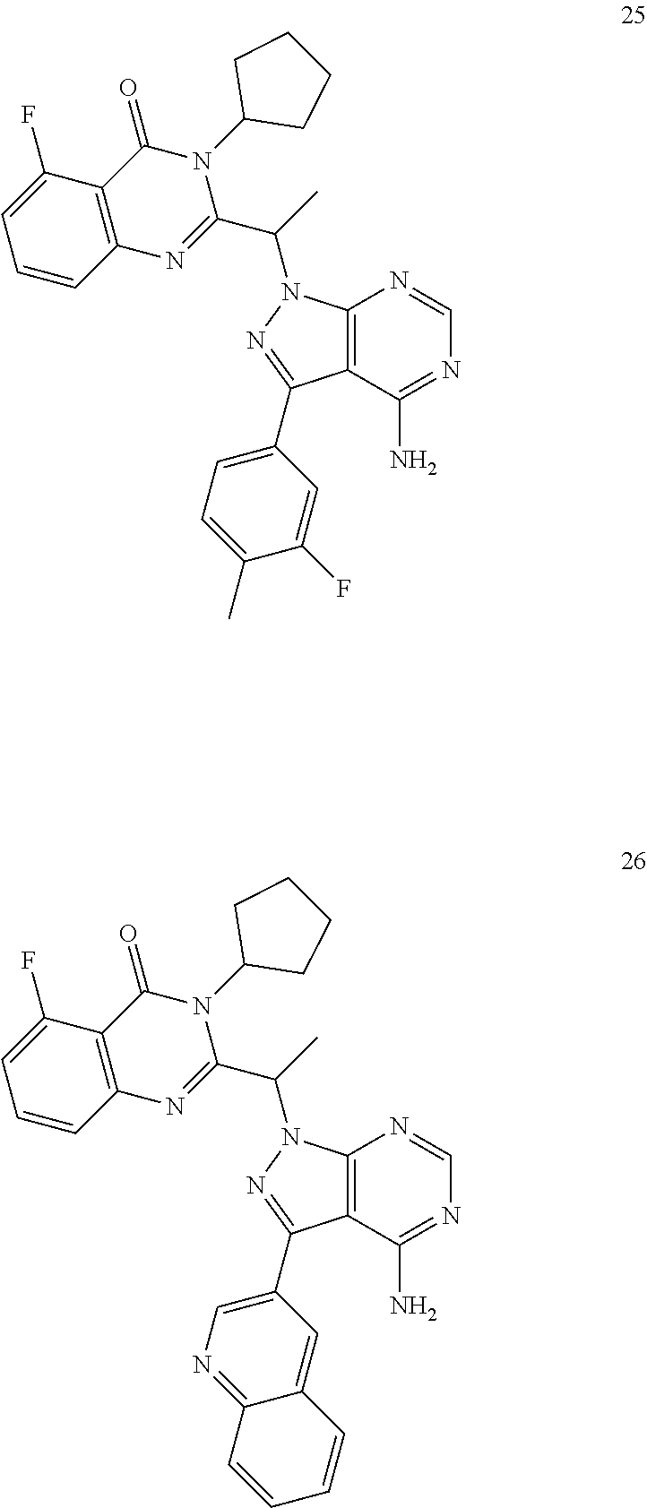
C12=C(C(N)=NC=N1)C(C1=CN=C3C(=C1)C=CC=C3)=NN2C(C)C1=NC2=C(C(=O)N1C1CCCC1)C(F)=CC=C2.C12=C(C(N)=NC=N1)C(C1=CC=C(C)C(F)=C1)=NN2C(C)C1=NC2=C(C(=O)N1C1CCCC1)C(F)=CC=C2
